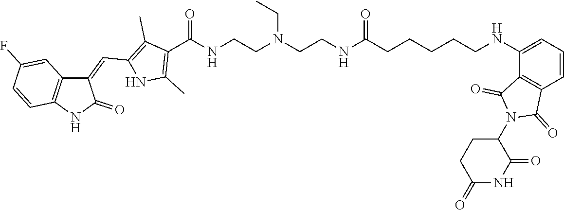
C1(C(=O)NCCN(CC)CCNC(CCCCCNC2=CC=CC3=C2C(=O)N(C2CCC(=O)NC2=O)C3=O)=O)=C(C)NC(C=C2C3=C(C=CC(F)=C3)NC2=O)=C1C
